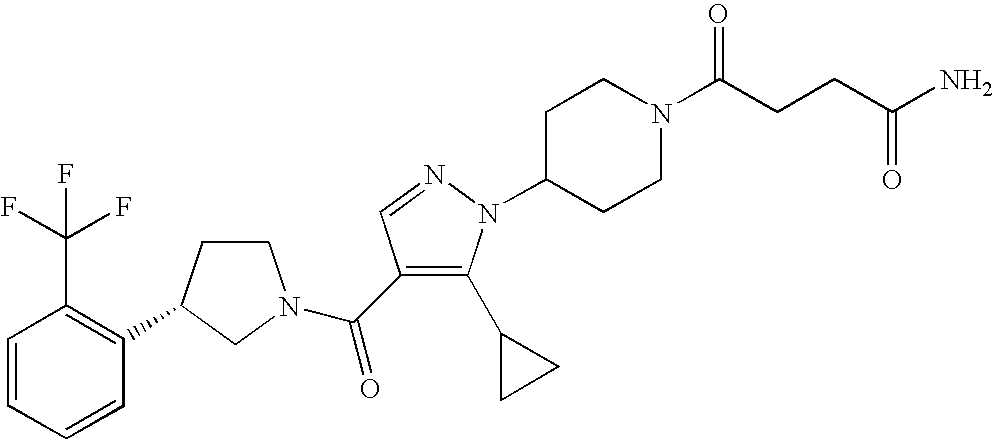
C1=CC=CC(C2CCN(C(=O)C3=C(C4CC4)N(C4CCN(C(CCC(N)=O)=O)CC4)N=C3)C2)=C1C(F)(F)F
